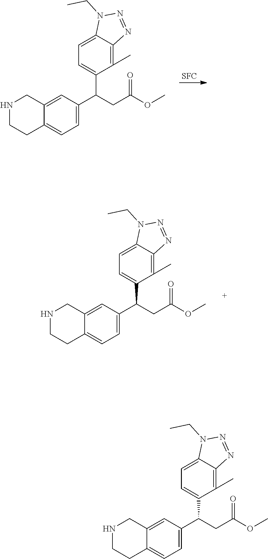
[SFC].CCN1N=NC2=C(C)C(C(C3=CC=C4C(=C3)CNCC4)CC(=O)OC)=CC=C12.CCN1N=NC2=C(C)C(C(C3=CC=C4C(=C3)CNCC4)CC(=O)OC)=CC=C12.CCN1N=NC2=C(C)C(C(C3=CC=C4C(=C3)CNCC4)CC(=O)OC)=CC=C12
